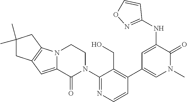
C1(N2CCN3C(=CC4=C3CC(C)(C)C4)C2=O)=NC=CC(C2=CN(C)C(=O)C(NC3=NOC=C3)=C2)=C1CO
